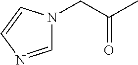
C1=NC=CN1CC(C)=O
